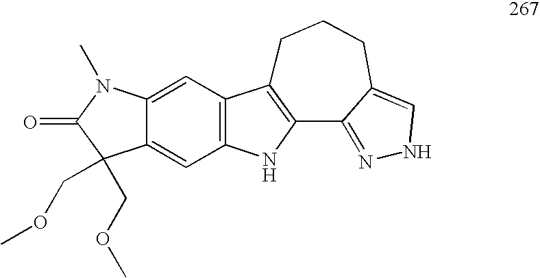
C12=CC3=C(C=C1N(C)C(=O)C2(COC)COC)C1=C(N3)C2=NNC=C2CCC1
